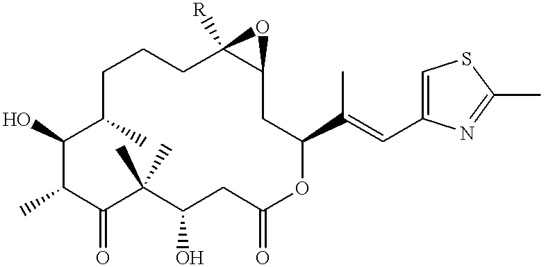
C1(C)C(=O)C(C)(C)C(O)CC(=O)OC(C(=CC2=CSC(C)=N2)C)CC2C([R])(CCCC(C)C1O)O2
